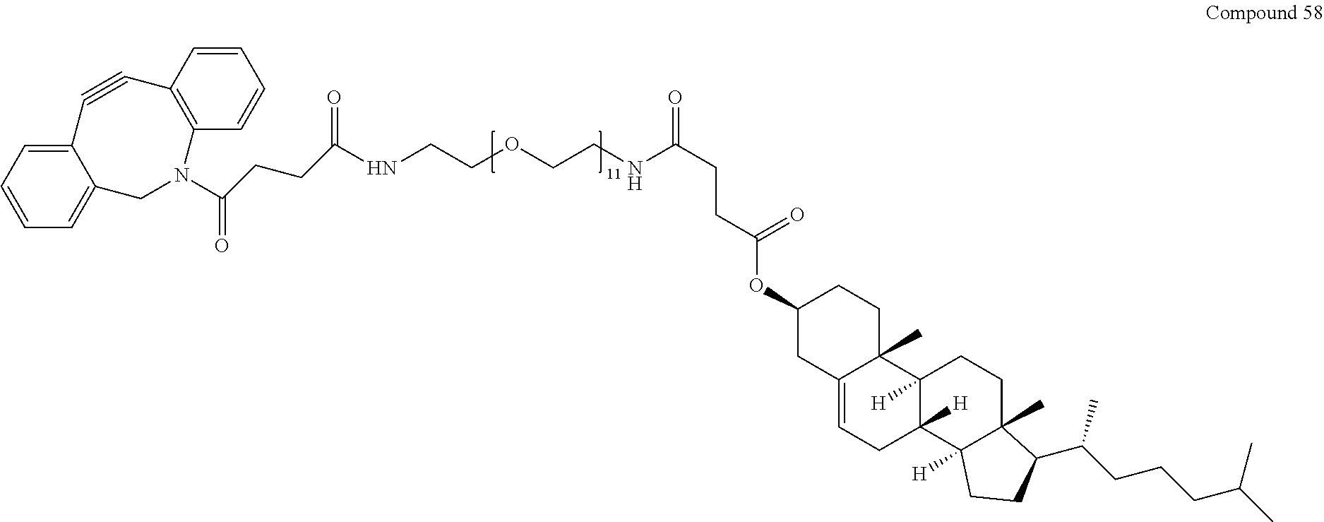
C12=CC=CC=C1CN(C(CCC(NCCOCCNC(CCC(OC1CC3=CCC4([H])C([H])(C3(C)CC1)CCC1(C)C4([H])CCC1C(C)CCCC(C)C)=O)=O)=O)=O)C1=C(C#C2)C=CC=C1
